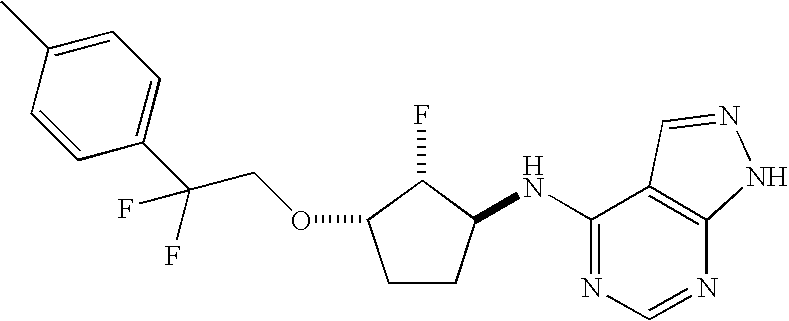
C1=CC(C)=CC=C1C(COC1CCC(NC2=NC=NC3=C2C=NN3)C1F)(F)F
